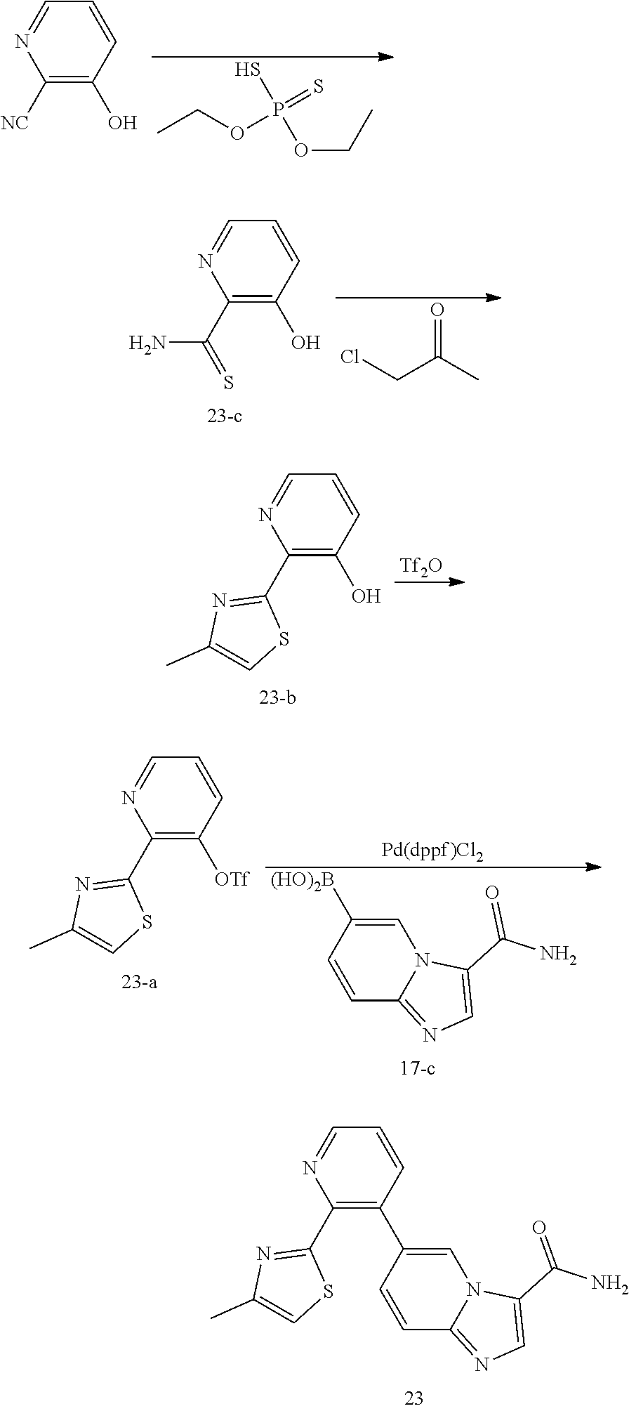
[Tf2O].C1=CC(O)=C(C2=NC(C)=CS2)N=C1.C1=C(C(N)=O)N2C=C([(HO)2B])C=CC2=N1.[Pd(dppf)Cl2].C1=CC([OTf])=C(C2=NC(C)=CS2)N=C1.C1=CC(C2=CN3C(=NC=C3C(N)=O)C=C2)=C(C2=NC(C)=CS2)N=C1.C1=CC(O)=C([NC])N=C1.CCOP(=S)(OCC)S.C1=CC(O)=C(C(=S)N)N=C1.ClCC(C)=O
